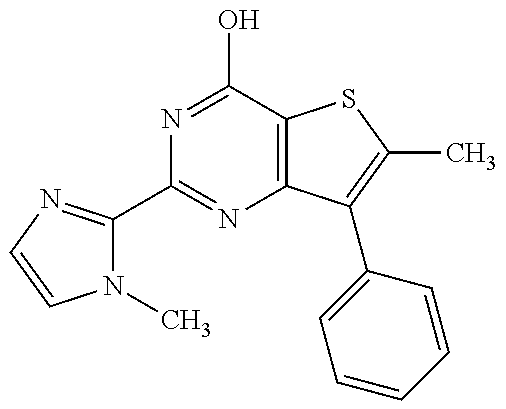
C1(C2=NC=CN2C)=NC2=C(C(O)=N1)SC(C)=C2C1=CC=CC=C1
